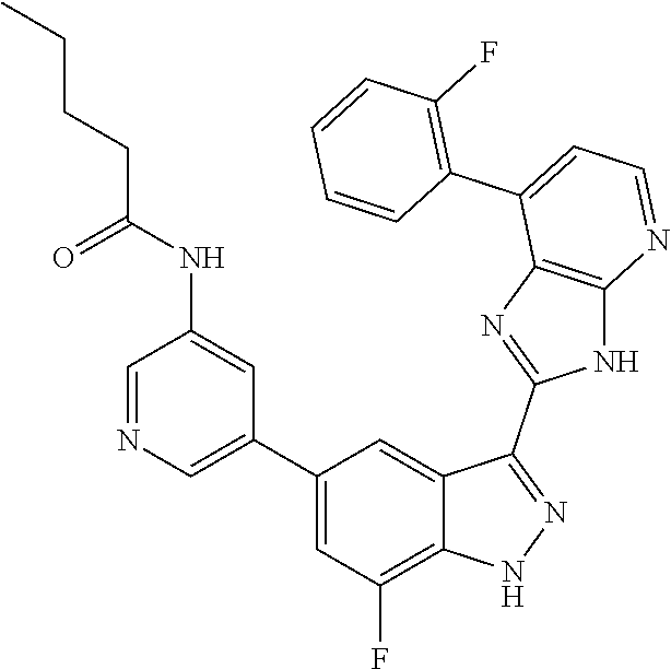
C1=NC=C(C2=CC(F)=C3C(=C2)C(C2=NC4=C(N2)N=CC=C4C2=C(F)C=CC=C2)=NN3)C=C1NC(CCCC)=O
